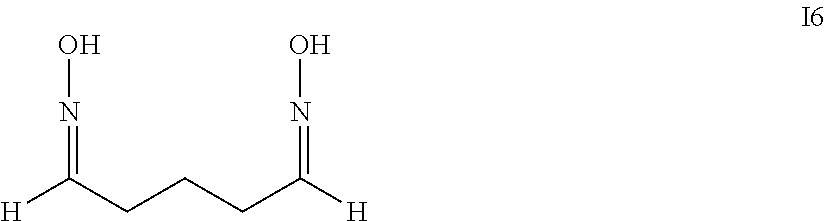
[H]C(CCCC([H])=NO)=NO
